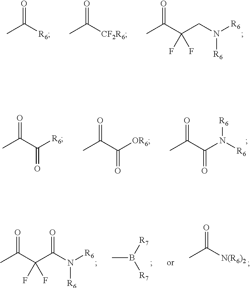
O=C(C(CN([R6])[R6])(F)F)C.O=C([R6])C.O=C([CF2R6])C.O=C(C(=O)N([R6])[R6])C.O=C(C(=O)[R6])C.O=C(C(=O)[OR6])C.O=C(C(C(N([R6])[R6])=O)(F)F)C.CB([R7])[R7].O=C(C)[N(R6)2]
